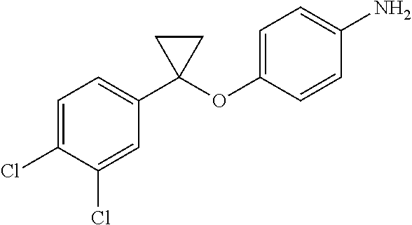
C1(Cl)=CC=C(C2(OC3=CC=C(N)C=C3)CC2)C=C1Cl
